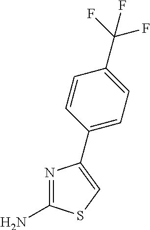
N1=C(N)SC=C1C1=CC=C(C(F)(F)F)C=C1
